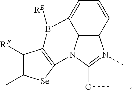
C12=C3C=CC=C1B([RE])C1=C(N2C([G]C)=N3C)[Se]C(C)=C1[RF]
